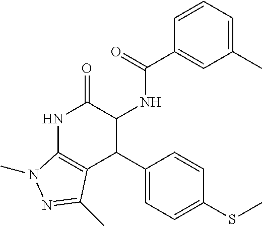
N1C2=C(C(C3=CC=C(SC)C=C3)C(NC(=O)C3=CC(C)=CC=C3)C1=O)C(C)=NN2C
